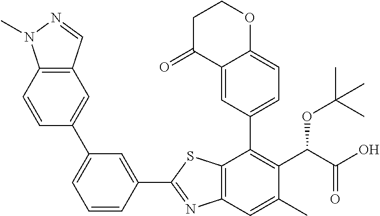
C1(C2=NC3=C(S2)C(C2=CC=C4C(=C2)C(=O)CCO4)=C(C(C(O)=O)OC(C)(C)C)C(C)=C3)=CC(C2=CC3=C(C=C2)N(C)N=C3)=CC=C1
